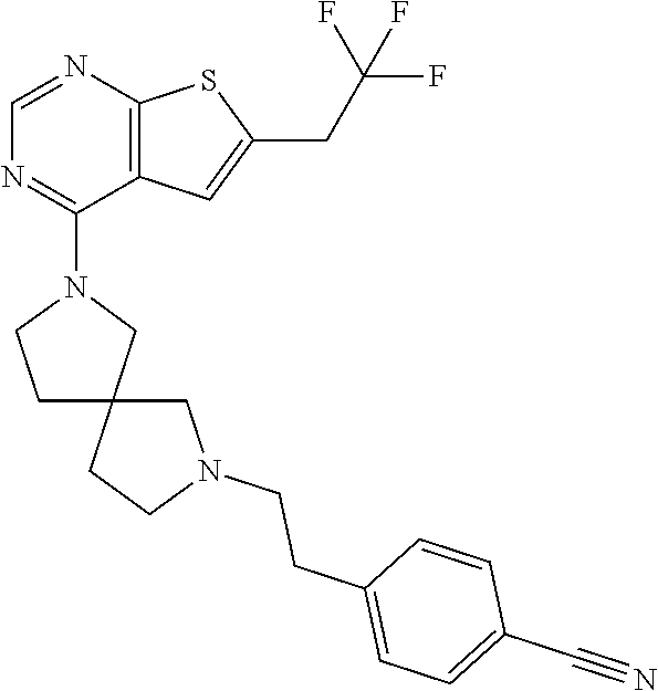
C1=NC2=C(C(N3CCC4(C3)CCN(CCC3=CC=C(C#N)C=C3)C4)=N1)C=C(CC(F)(F)F)S2
